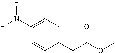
[H]N(C1=CC=C(CC(OC)=O)C=C1)[H]
